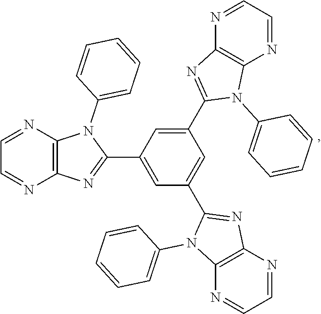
C1(C2=NC3=C(N2C2=CC=CC=C2)N=CC=N3)=CC(C2=NC3=C(N2C2=CC=CC=C2)N=CC=N3)=CC(C2=NC3=C(N2C2=CC=CC=C2)N=CC=N3)=C1
